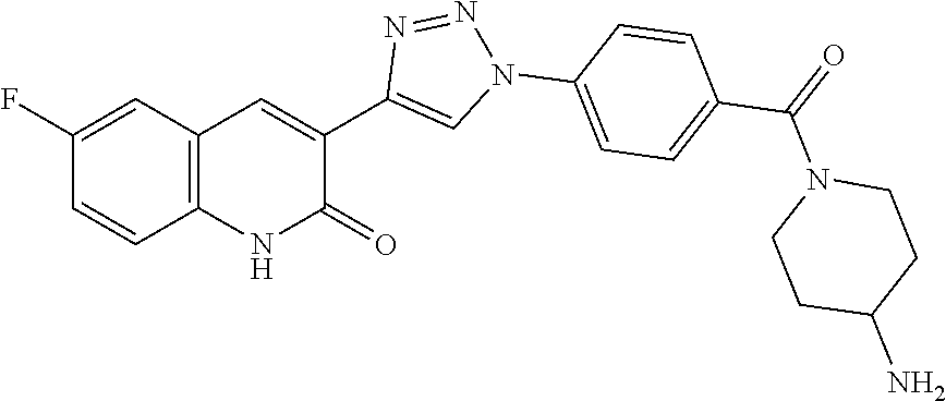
C12=C(C=C(F)C=C1)C=C(C1=CN(C3=CC=C(C(=O)N4CCC(N)CC4)C=C3)N=N1)C(=O)N2
